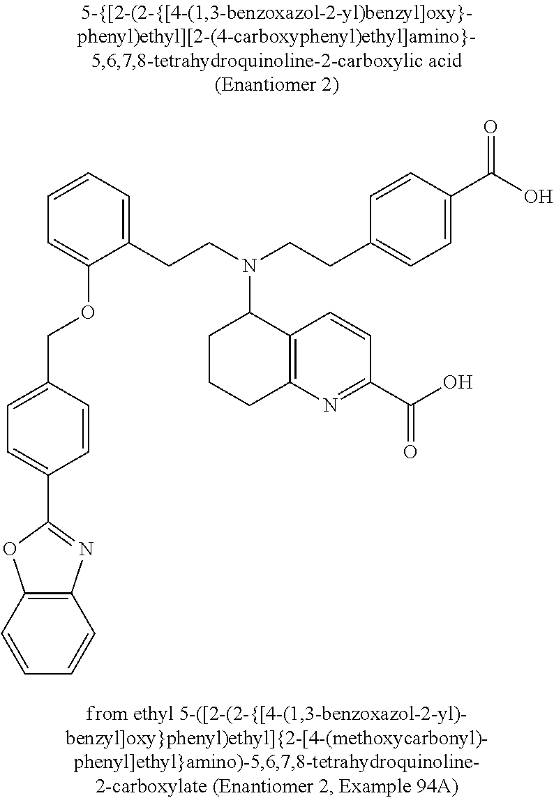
C1(C2=CC=C(COC3=CC=CC=C3CCN(CCC3=CC=C(C(O)=O)C=C3)C3CCCC4=C3C=CC(C(=O)O)=N4)C=C2)=NC2=C(O1)C=CC=C2
